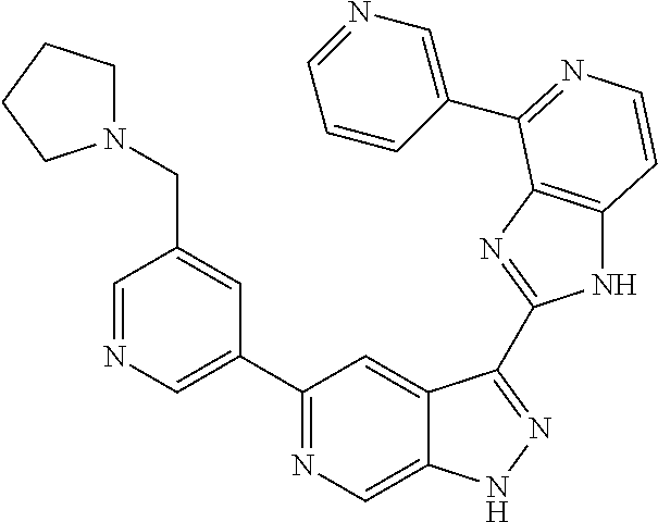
C1=NC=C(C2=NC=C3C(=C2)C(C2=NC4=C(N2)C=CN=C4C2=CN=CC=C2)=NN3)C=C1CN1CCCC1
